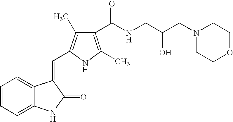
C1=CC=C2C(=C1)C(=CC1=C(C)C(C(NCC(CN3CCOCC3)O)=O)=C(C)N1)C(=O)N2
